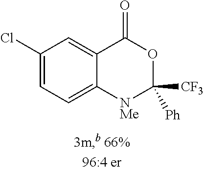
C1(Cl)=CC=C2C(=C1)C(=O)OC([CF3])([Ph])[NMe]2
